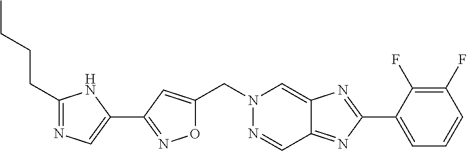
O1C(CN2N=CC3=NC(C4=CC=CC(F)=C4F)=NC3=C2)=CC(C2=CN=C(CCCC)N2)=N1
